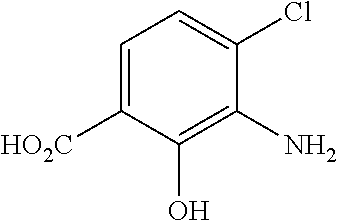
C1=C([HO2C])C(O)=C(N)C(Cl)=C1
